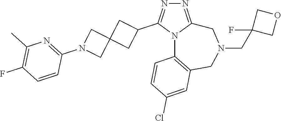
N1=C2N(C(C3CC4(C3)CN(C3=NC(C)=C(F)C=C3)C4)=N1)C1=C(CN(CC3(F)COC3)C2)C=C(Cl)C=C1
